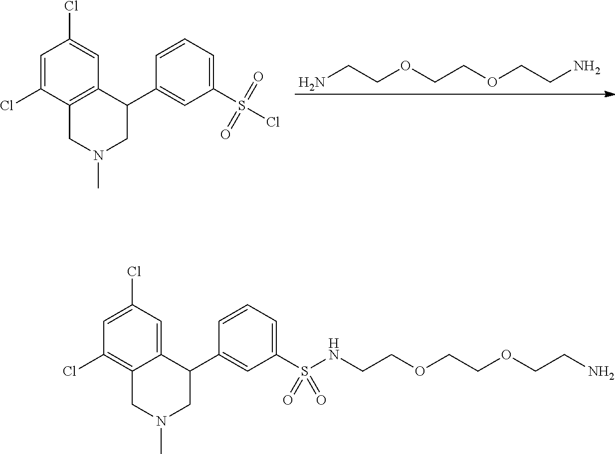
C1=C(Cl)C2=C(C=C1Cl)C(C1=CC(S(Cl)(=O)=O)=CC=C1)CN(C)C2.NCCOCCOCCN.C1=C(Cl)C=C2C(=C1Cl)CN(C)CC2C1=CC(S(NCCOCCOCCN)(=O)=O)=CC=C1
